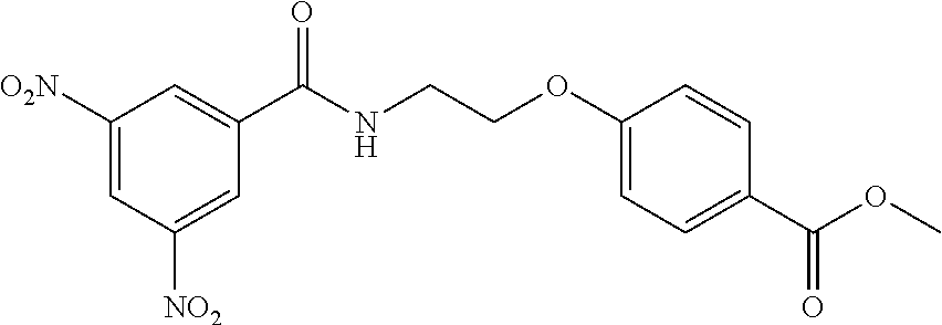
C1([O2N])=CC([NO2])=CC(C(NCCOC2=CC=C(C(OC)=O)C=C2)=O)=C1
